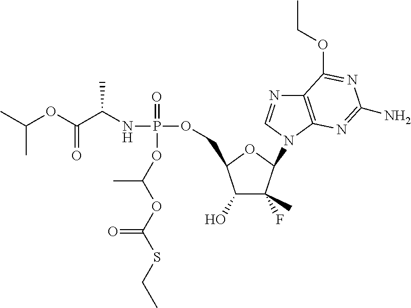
C(C(NP(OCC1C(O)C(F)(C)C(N2C=NC3=C2N=C(N)N=C3OCC)O1)(=O)OC(OC(SCC)=O)C)C)(=O)OC(C)C
